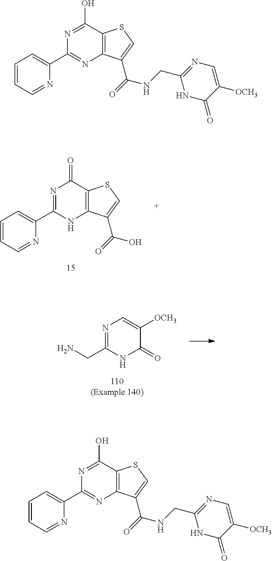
C1(C2=CC=CC=N2)=NC(=O)C2=C(N1)C(C(=O)O)=CS2.N1=C(CN)NC(=O)C([OCH3])=C1.C1(C2=CC=CC=N2)=NC2=C(C(O)=N1)SC=C2C(=O)NCC1=NC=C([OCH3])C(=O)N1.C1(C2=CC=CC=N2)=NC2=C(C(O)=N1)SC=C2C(=O)NCC1=NC=C([OCH3])C(=O)N1
